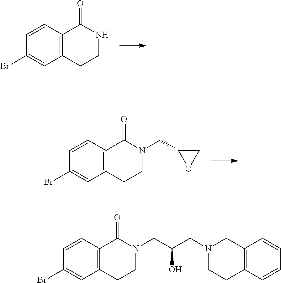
C1(Br)=CC2=C(C=C1)C(=O)NCC2.C1(Br)=CC2=C(C=C1)C(=O)N(CC1CO1)CC2.C1(Br)=CC2=C(C=C1)C(=O)N(CC(O)CN1CC3=C(C=CC=C3)CC1)CC2
